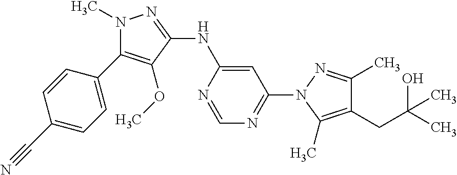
N1(C)C(C2=CC=C(C#N)C=C2)=C(OC)C(NC2=CC(N3C(C)=C(CC(C)(O)C)C(C)=N3)=NC=N2)=N1
